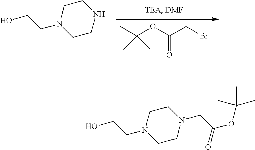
CC(OC(CBr)=O)(C)C.C1CNCCN1CCO.C1CN(CC(OC(C)(C)C)=O)CCN1CCO
